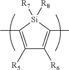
CC1=C([R5])C([R6])=C(C)[Si]1([R7])[R8]
